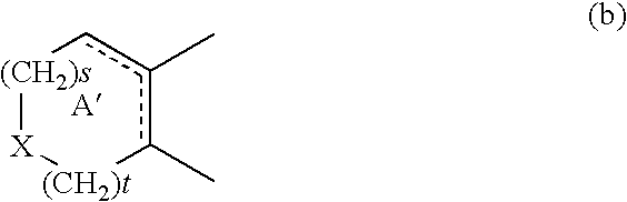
[(CH2)s]1[X][(CH2)t]c(C)c(C)c1
